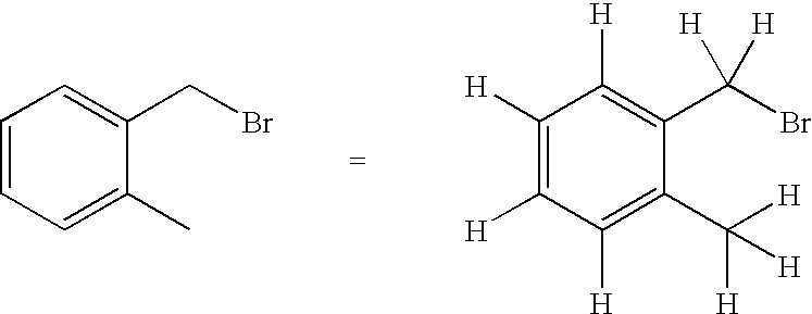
C1=CC=C(C)C(CBr)=C1.C1([H])=C([H])C([H])=C(C([H])([H])[H])C(C([H])(Br)[H])=C1[H]
